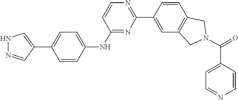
N1=C(NC2=CC=C(C3=CNN=C3)C=C2)C=CN=C1C1=CC2=C(C=C1)CN(C(C1=CC=NC=C1)=O)C2
